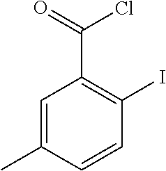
C1=C(C)C=CC(I)=C1C(Cl)=O
